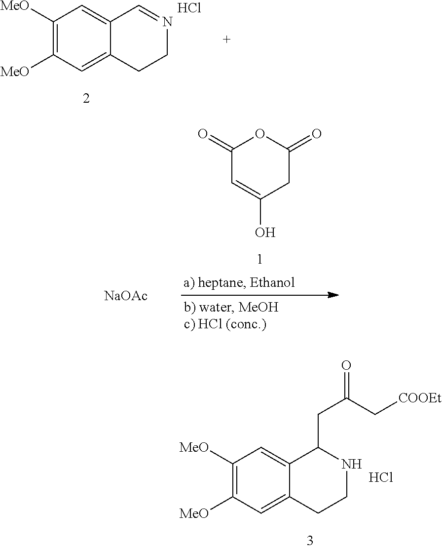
C1([MeO])=C([MeO])C=C2C(=C1)C(CC(=O)C[COOEt])NCC2.Cl.C1([MeO])=C([MeO])C=C2C(=C1)C=NCC2.Cl.C1(=O)C=C(O)CC(=O)O1.[NaOAc]
